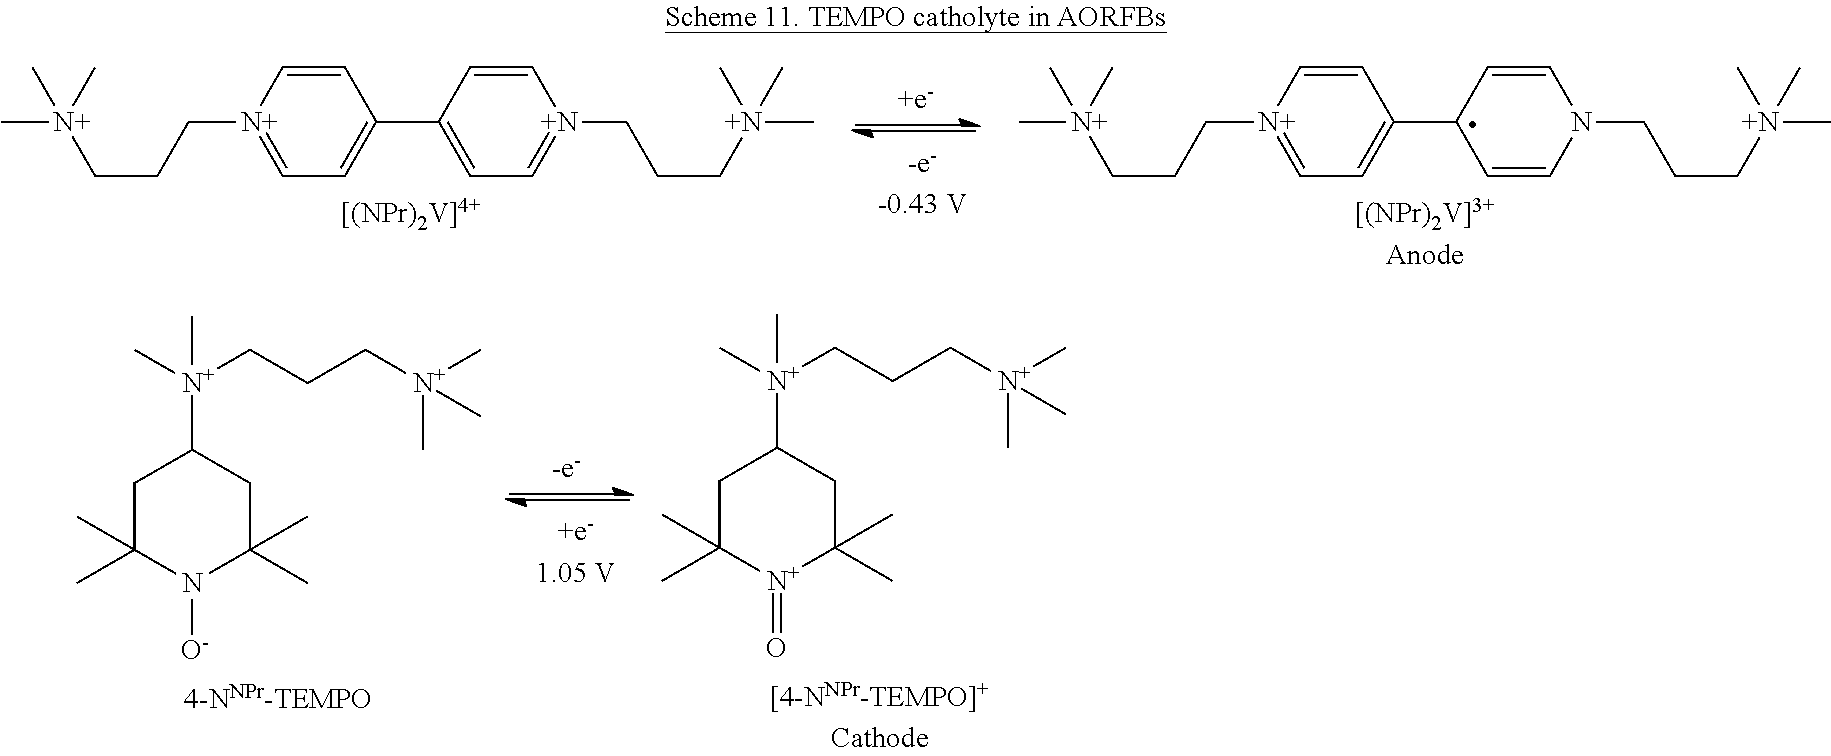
C1C(C)(C)N([O-])C(C)(C)CC1[N+](C)(CCC[N+](C)(C)C)C.C1C(C)(C)[N+](=O)C(C)(C)CC1[N+](C)(CCC[N+](C)(C)C)C.C1=C[N+](CCC[N+](C)(C)C)=CC=C1C1=CC=[N+](CCC[N+](C)(C)C)C=C1.C1=C[N+](CCC[N+](C)(C)C)=CC=C1C1C=CN(CCC[N+](C)(C)C)C=C1
